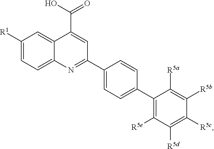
C1([R1])=CC=C2C(=C1)C(C(O)=O)=CC(C1=CC=C(C3=C([R5e])C([R5d])=C([R5c])C([R5b])=C3[R5a])C=C1)=N2
